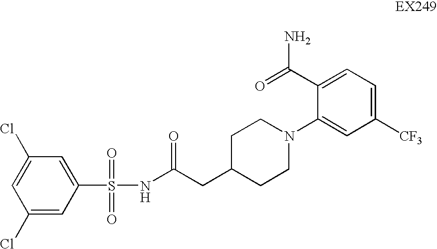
C1(Cl)=CC(S(NC(CC2CCN(C3=CC([CF3])=CC=C3C(=O)N)CC2)=O)(=O)=O)=CC(Cl)=C1
